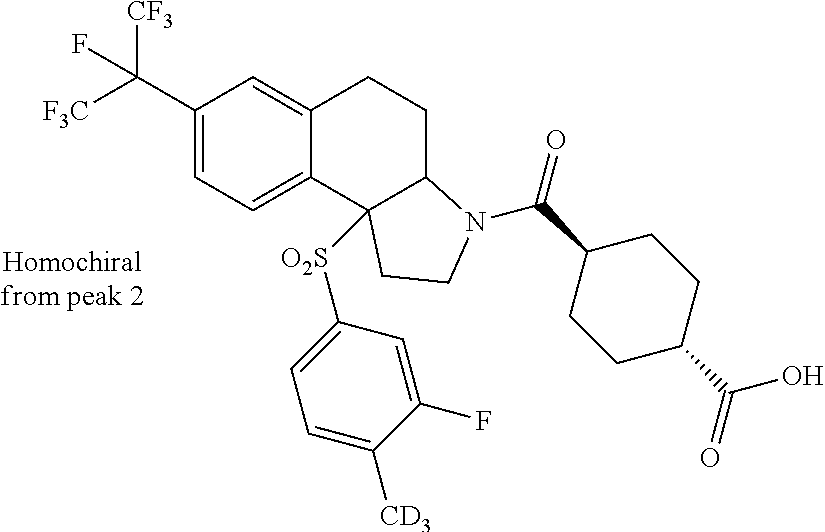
C1(C([F3C])([CF3])F)=CC=C2C(=C1)CCC1N(C(=O)C3CCC(C(=O)O)CC3)CCC21[O2S]C1=CC=C([CD3])C(F)=C1
